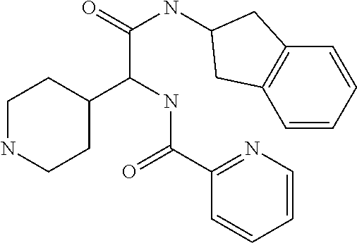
C1NCCC(C(NC(=O)C2=NC=CC=C2)C(NC2CC3=C(C=CC=C3)C2)=O)C1
